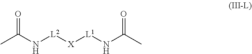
CC(N[L2][X][L1]NC(C)=O)=O
